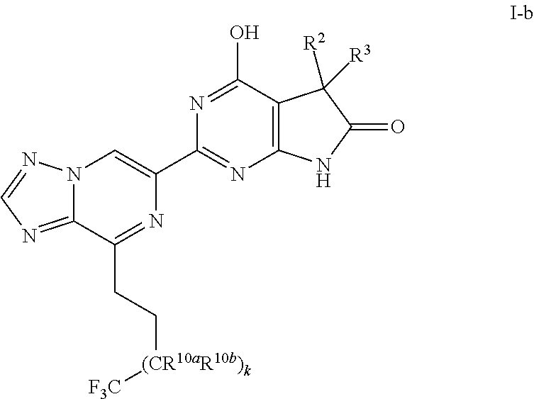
C12=NC=NN1C=C(C1=NC3=C(C(O)=N1)C([R2])([R3])C(=O)N3)N=C2CC[(CR10aR10b)k][F3C]
